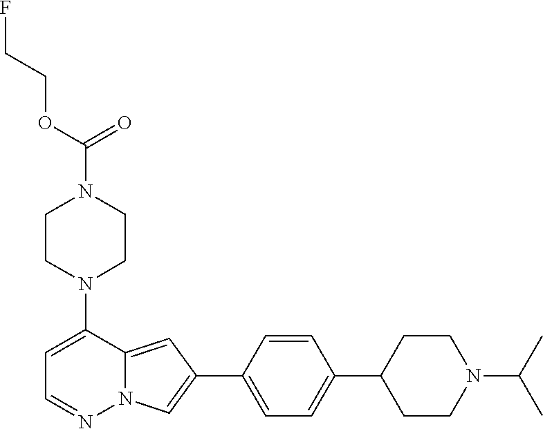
N1(C2=CC=NN3C2=CC(C2=CC=C(C4CCN(C(C)C)CC4)C=C2)=C3)CCN(C(OCCF)=O)CC1
